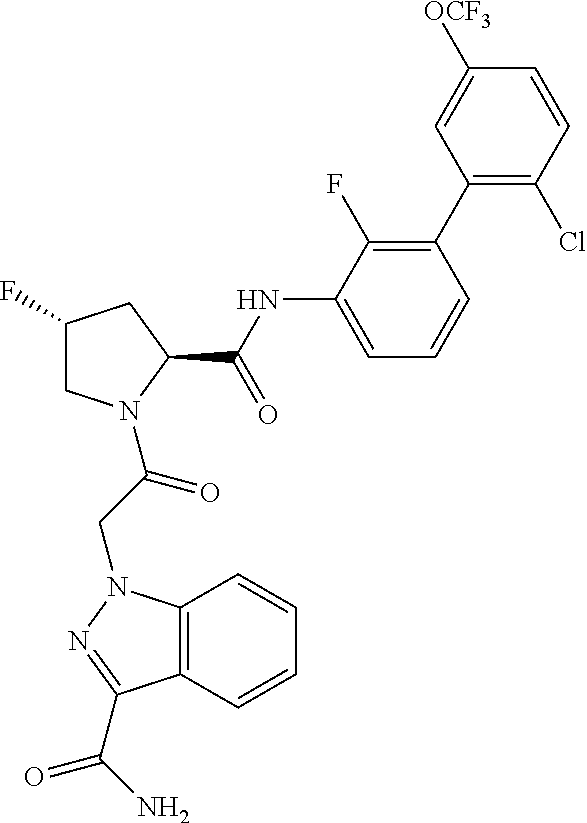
C1(F)CN(C(CN2C3=C(C(C(N)=O)=N2)C=CC=C3)=O)C(C(=O)NC2=CC=CC(C3=C(Cl)C=CC([OCF3])=C3)=C2F)C1
